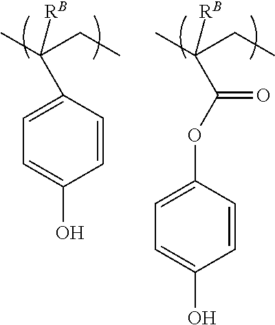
CCC(C)([RB])C1=CC=C(O)C=C1.CCC(C)([RB])C(OC1=CC=C(O)C=C1)=O
